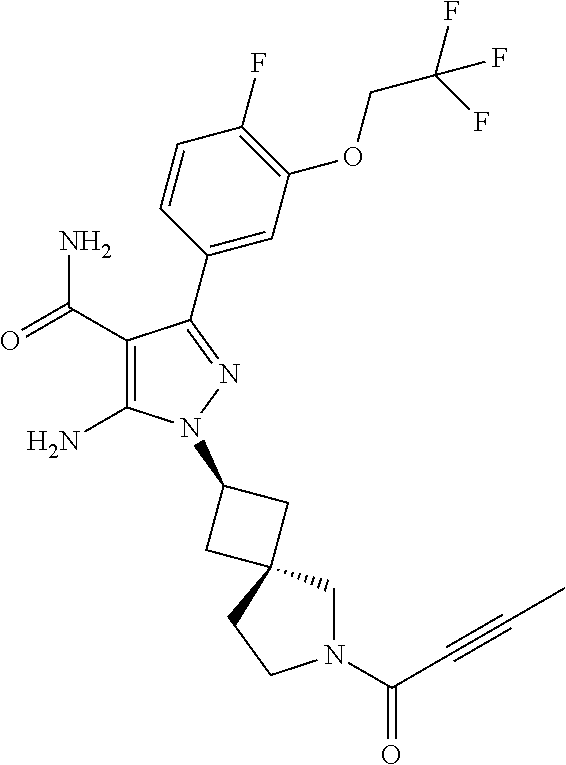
C1(C(=O)N)=C(N)N(C2CC3(C2)CN(C(C#CC)=O)CC3)N=C1C1=CC(OCC(F)(F)F)=C(F)C=C1
